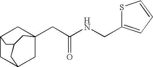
C12CC3CC(CC(NCC4=CC=CS4)=O)(C1)CC(C2)C3
